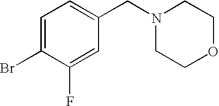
C1=C(Br)C(F)=CC(CN2CCOCC2)=C1
